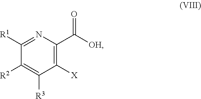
C1([R3])=C([R2])C([R1])=NC(C(=O)[OH])=C1[X]
